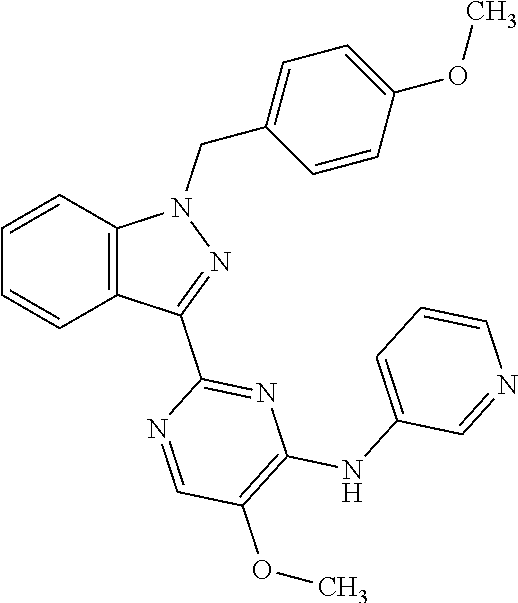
C1=CC2=C(C=C1)N(CC1=CC=C(OC)C=C1)N=C2C1=NC(NC2=CC=CN=C2)=C(OC)C=N1
